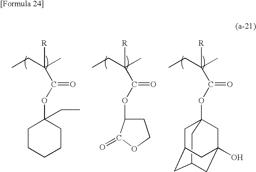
C(C(=O)OC1(CC)CCCCC1)(C)(CC)[R].C(=O)(OC1CCOC1=O)C(C)(CC)[R].C(=O)(OC12CC3CC(C1)CC(O)(C3)C2)C(C)(CC)[R]
